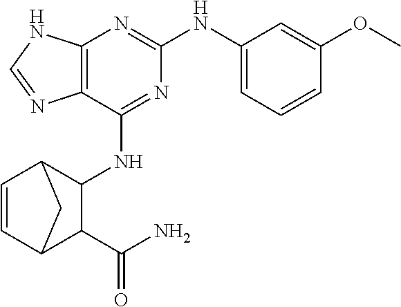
C12=C(C(NC3C4C=CC(C3C(N)=O)C4)=NC(NC3=CC=CC(OC)=C3)=N1)N=CN2
